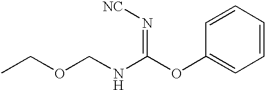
CCOCNC(OC1=CC=CC=C1)=N[NC]
